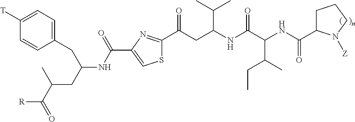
C1([T])=CC=C(CC(NC(C2=CSC(C(CC(NC(C(NC(=O)C3CCCN3[Z])C(CC)C)=O)C(C)C)=O)=N2)=O)CC(C([R])=O)C)C=C1
